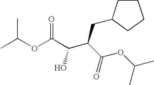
CC(OC(=O)C(O)C(C(=O)OC(C)C)CC1CCCC1)C
